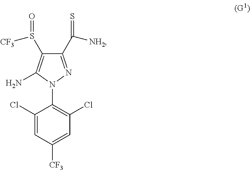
C1(C([NH2])=S)=NN(C2=C(Cl)C=C([CF3])C=C2Cl)C(N)=C1S([CF3])=O
